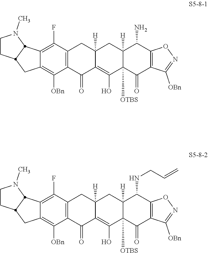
C12=C([OBn])C3=C(C(F)=C1C1N(C)CCC1C2)CC1([H])C(=C(O)C2([OTBS])C([H])(C1)C(N)C1=C(C2=O)C([OBn])=NO1)C3=O.C12=C([OBn])C3=C(C(F)=C1C1N(C)CCC1C2)CC1([H])C(=C(O)C2([OTBS])C([H])(C1)C(NCC=C)C1=C(C2=O)C([OBn])=NO1)C3=O
